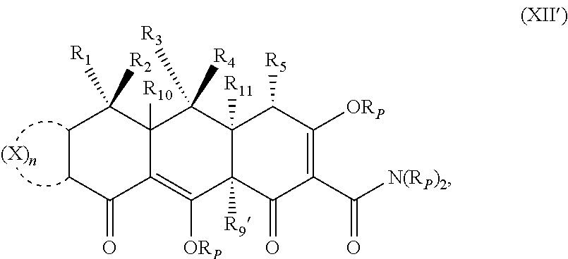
C1(=O)C2=C([ORP])C3([R9])C([R11])(C([R3])([R4])C2([R10])C([R1])([R2])CC1)C([R5])C([ORP])=C(C([N(RP)2])=O)C3=O
